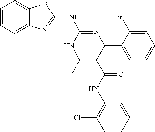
C1=CC=C2C(=C1)OC(NC1=NC(C3=CC=CC=C3Br)C(C(=O)NC3=C(Cl)C=CC=C3)=C(C)N1)=N2
